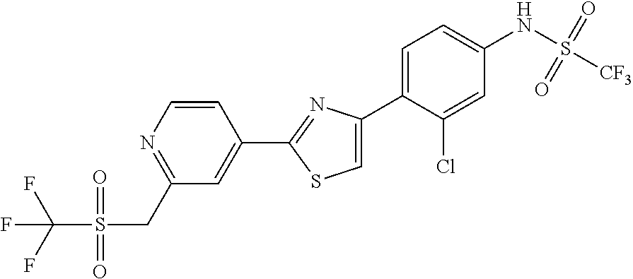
C1(C2=NC(C3=CC=C(NS([CF3])(=O)=O)C=C3Cl)=CS2)=CC(CS(C(F)(F)F)(=O)=O)=NC=C1
